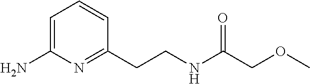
C1=C(N)N=C(CCNC(COC)=O)C=C1
